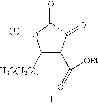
C1([H3C(H2C)7])C(C([OEt])=O)C(=O)C(=O)O1
